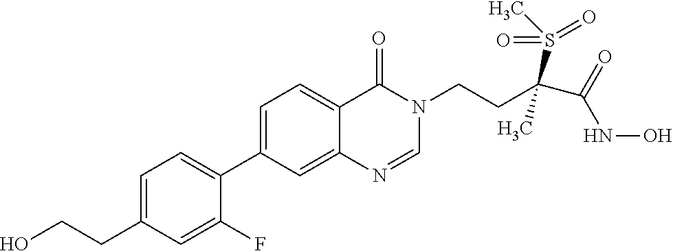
C1=C(CCO)C=C(F)C(C2=CC=C3C(=C2)N=CN(CCC(C(=O)NO)(S(C)(=O)=O)C)C3=O)=C1
